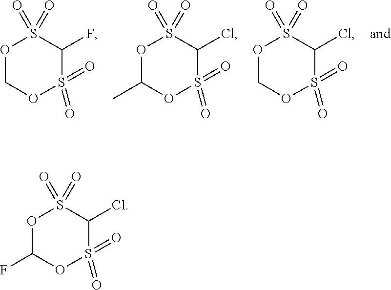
O1COS(=O)(=O)C(F)S1(=O)=O.O1C(C)OS(=O)(=O)C(Cl)S1(=O)=O.O1COS(=O)(=O)C(Cl)S1(=O)=O.O1C(F)OS(=O)(=O)C(Cl)S1(=O)=O
